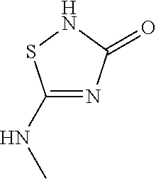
C1(NC)=NC(=O)NS1
